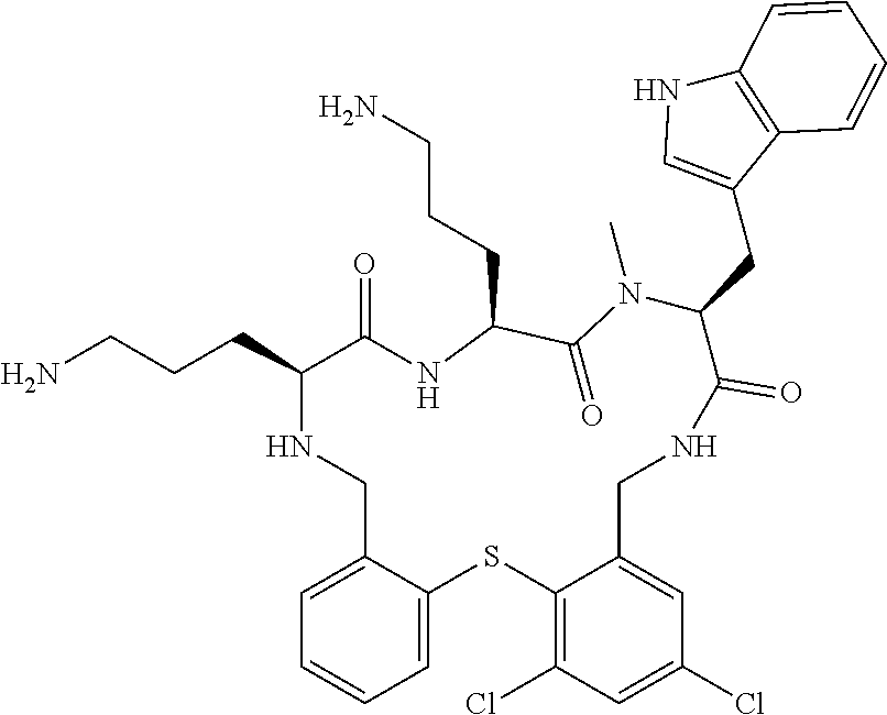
C1=C2C(=CC=C1)SC1=C(Cl)C=C(Cl)C=C1CNC(=O)C(CC1=CNC3=C1C=CC=C3)N(C)C(=O)C(CCCN)NC(=O)C(CCCN)NC2
